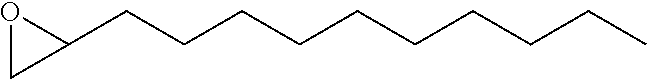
O1CC1CCCCCCCCCC
